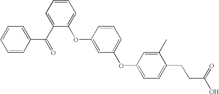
C1=CC=CC(C(=O)C2=CC=CC=C2OC2=CC(OC3=CC=C(CCC(O)=O)C(C)=C3)=CC=C2)=C1
